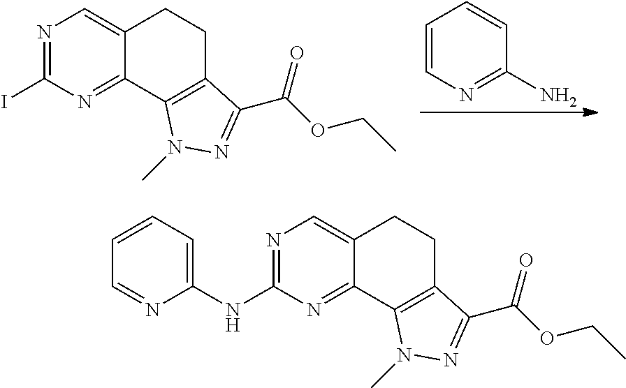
C1=CN=C(N)C=C1.C1CC2=CN=C(I)N=C2C2=C1C(C(OCC)=O)=NN2C.C1CC2=CN=C(NC3=CC=CC=N3)N=C2C2=C1C(C(OCC)=O)=NN2C
